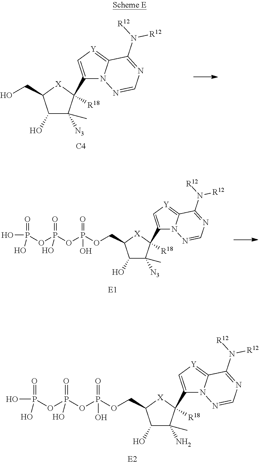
[C4].C1(C2([R18])C([N3])(C)C(O)C(CO)[X]2)=C[Y]=C2N1N=CN=C2N([R12])[R12].C1(C2([R18])C([N3])(C)C(O)C(COP(OP(OP(O)(=O)O)(=O)O)(=O)O)[X]2)=C[Y]=C2N1N=CN=C2N([R12])[R12].C1(C2([R18])C(N)(C)C(O)C(COP(OP(OP(O)(=O)O)(=O)O)(=O)O)[X]2)=C[Y]=C2N1N=CN=C2N([R12])[R12]
